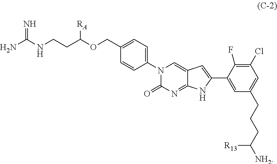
N1(C2=CC=C(COC(CCNC(N)=N)[RA])C=C2)C(=O)N=C2C(=C1)C=C(C1=CC(CCCC([NH2])[R13])=CC(Cl)=C1F)N2
